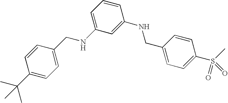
C1(C(C)(C)C)=CC=C(CNC2=CC=CC(NCC3=CC=C(S(C)(=O)=O)C=C3)=C2)C=C1
